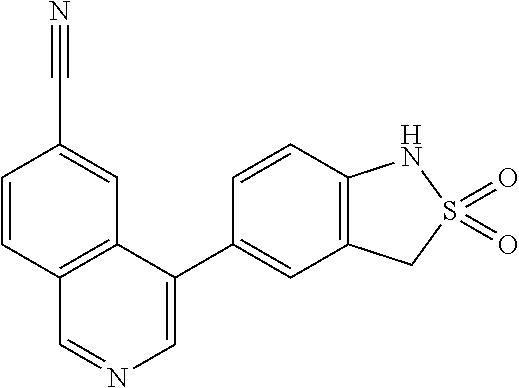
C12=C(C(C3=CC4=C(C=C3)NS(=O)(=O)C4)=CN=C1)C=C(C#N)C=C2
